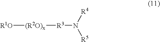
[R1O][(R2O)x][R3]N([R5])[R4]
